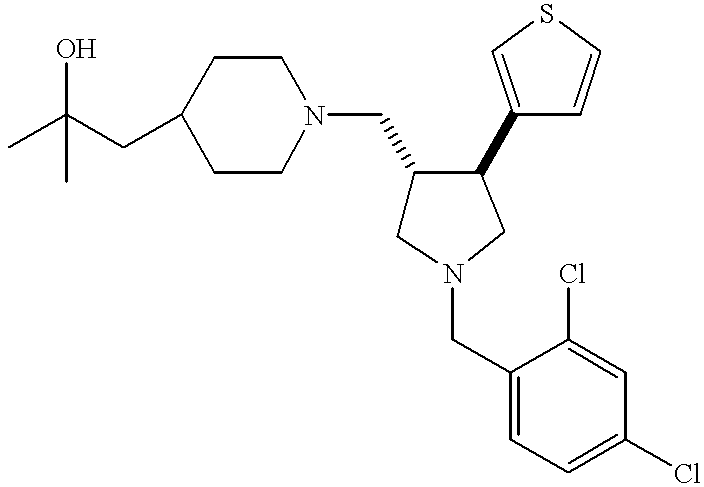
C1(CC(C)(O)C)CCN(CC2CN(CC3=CC=C(Cl)C=C3Cl)CC2C2=CSC=C2)CC1
